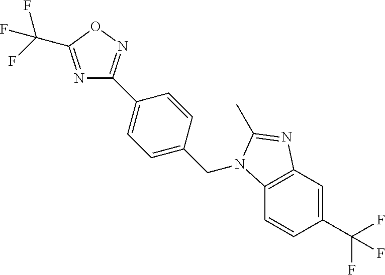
N1=C(C(F)(F)F)ON=C1C1=CC=C(CN2C3=C(C=C(C(F)(F)F)C=C3)N=C2C)C=C1
